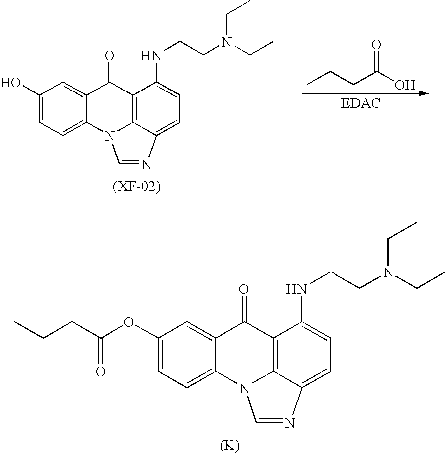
CCCC(OC1=CC=C2C(=C1)C(=O)C1=C3N2C=NC3=CC=C1NCCN(CC)CC)=O.[(K)].C1(O)=CC=C2C(=C1)C(=O)C1=C3N2C=NC3=CC=C1NCCN(CC)CC.CCCC(O)=O
